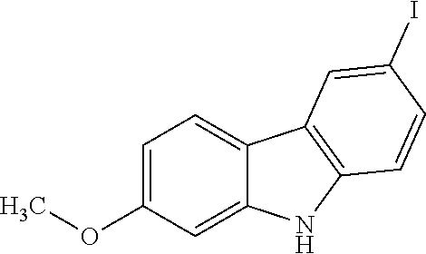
C1(OC)=CC=C2C(=C1)NC1=C2C=C(I)C=C1
